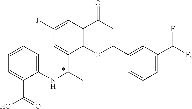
C1=CC=C(NC(C)C2=CC(F)=CC3=C2OC(C2=CC(C(F)F)=CC=C2)=CC3=O)C(C(=O)O)=C1
